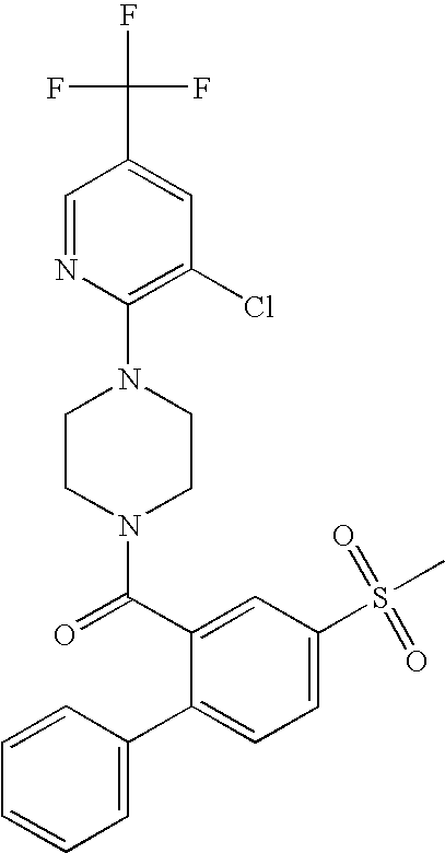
C1=CC=C(C2=CC=C(S(=O)(=O)C)C=C2C(N2CCN(C3=C(Cl)C=C(C(F)(F)F)C=N3)CC2)=O)C=C1
